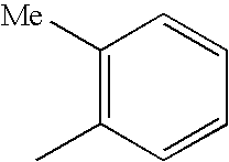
C1=CC([Me])=C(C)C=C1
